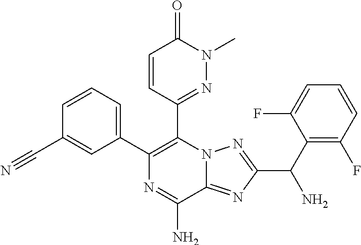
C1(C2=CC=CC(C#N)=C2)=C(C2=NN(C)C(=O)C=C2)N2C(=NC(C(C3=C(F)C=CC=C3F)N)=N2)C(N)=N1
